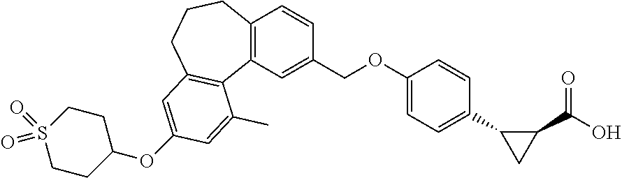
C12=C(C=C(COC3=CC=C(C4CC4C(O)=O)C=C3)C=C1)C1=C(CCC2)C=C(OC2CCS(=O)(=O)CC2)C=C1C
